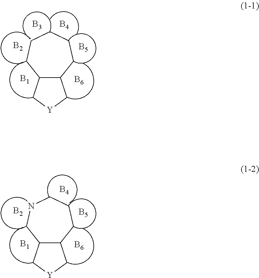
C12C(CCCCC1)C[Y]C2.[B3].[B4].[B5].[B6].[B1].[B2].C12C(CCCNC1)C[Y]C2.[B4].[B5].[B6].[B1].[B2]
